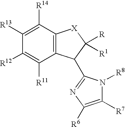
C12=C(C(C3=NC([R6])=C([R7])N3[R8])C([R])([R1])[X]1)C([R11])=C([R12])C([R13])=C2[R14]
